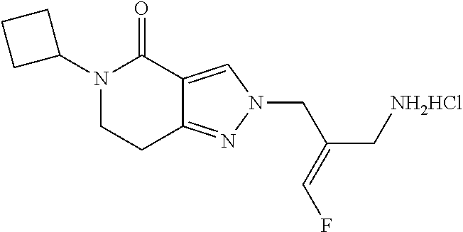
N1(CC(=CF)C[NH2HCl])N=C2CCN(C3CCC3)C(=O)C2=C1
